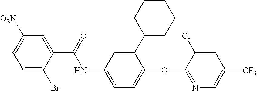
C1=C(Br)C(C(=O)NC2=CC=C(OC3=NC=C([CF3])C=C3Cl)C(C3CCCCC3)=C2)=CC([O2N])=C1
